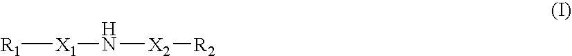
[R1][X1]N[X2][R2]
